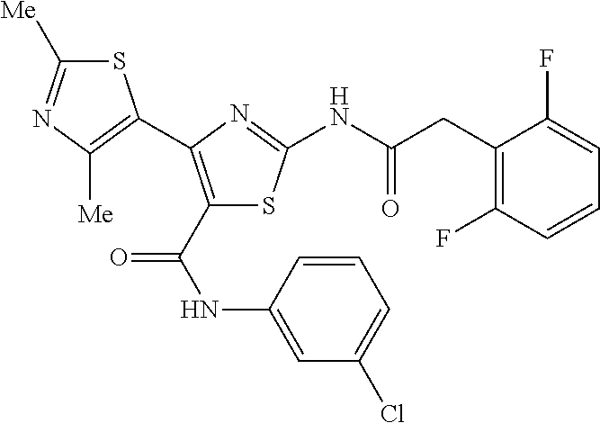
S1C([Me])=NC([Me])=C1C1=C(C(NC2=CC(Cl)=CC=C2)=O)SC(NC(CC2=C(F)C=CC=C2F)=O)=N1
